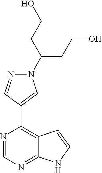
C(C(N1N=CC(C2=C3C(=NC=N2)NC=C3)=C1)CCO)CO
